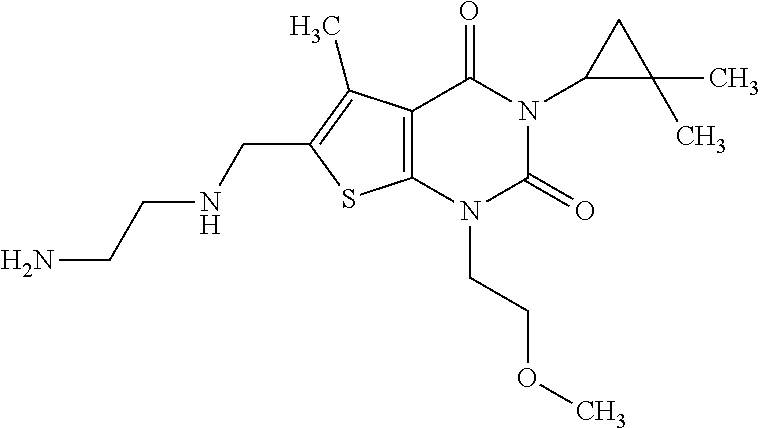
C12=C(N(CCOC)C(=O)N(C3C(C)(C)C3)C1=O)SC(CNCCN)=C2C
